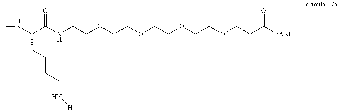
[H]NC(C(NCCOCCOCCOCCOCCC([hANP])=O)=O)CCCCN[H]
